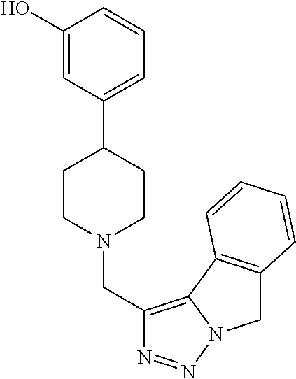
C1(O)=CC(C2CCN(CC3=C4N(N=N3)CC3=C4C=CC=C3)CC2)=CC=C1
